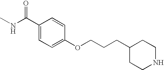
C(CC1CCNCC1)COC1=CC=C(C(NC)=O)C=C1
